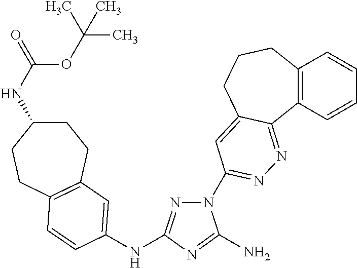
N1(C2=NN=C3C4=C(C=CC=C4)CCCC3=C2)N=C(NC2=CC3=C(CCC(NC(=O)OC(C)(C)C)CC3)C=C2)N=C1N
